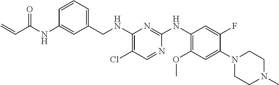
C1=CC=C(CNC2=C(Cl)C=NC(NC3=C(OC)C=C(N4CCN(C)CC4)C(F)=C3)=N2)C=C1NC(C=C)=O
